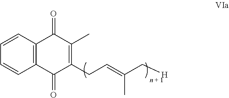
C12=C(C=CC=C1)C(=O)C(C)=C(CC=C(C[H])C)C2=O
